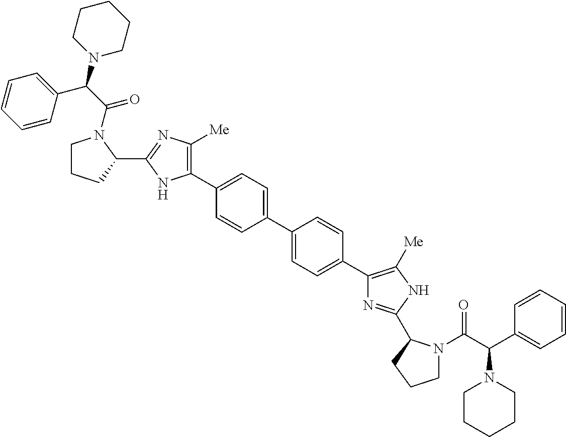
C1=C(C2=CC=C(C3=C([Me])NC(C4N(C(=O)C(N5CCCCC5)C5=CC=CC=C5)CCC4)=N3)C=C2)C=CC(C2=C([Me])N=C(C3N(C(=O)C(C4=CC=CC=C4)N4CCCCC4)CCC3)N2)=C1
